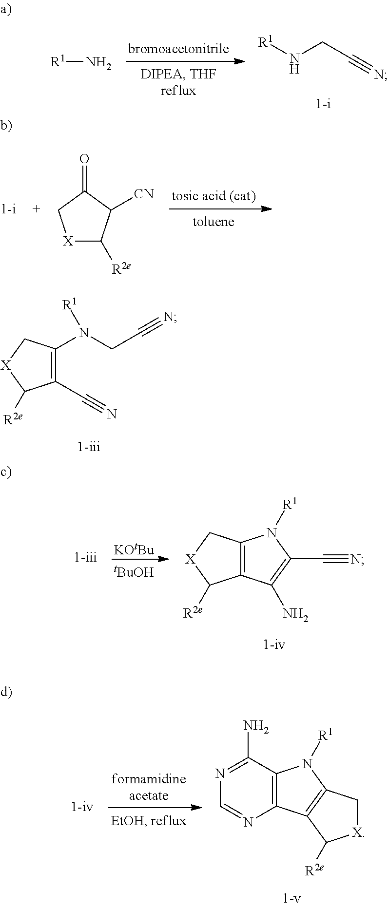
C1(C#N)=C(N(CC#N)[R1])C[X]C1[R2e].[R1]N.[R1]NCC#N.[X]1C([R2e])C([CN])C(=O)C1.C12=C(C[X]C1[R2e])N([R1])C(C#N)=C2N.[KOtBu].[tBuOH].C12=C(C(N)=NC=N1)N([R1])C1=C2C([R2e])[X]C1
